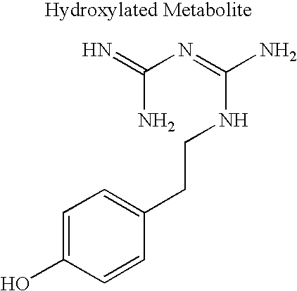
N=C(N=C(N)NCCC1=CC=C(O)C=C1)N
